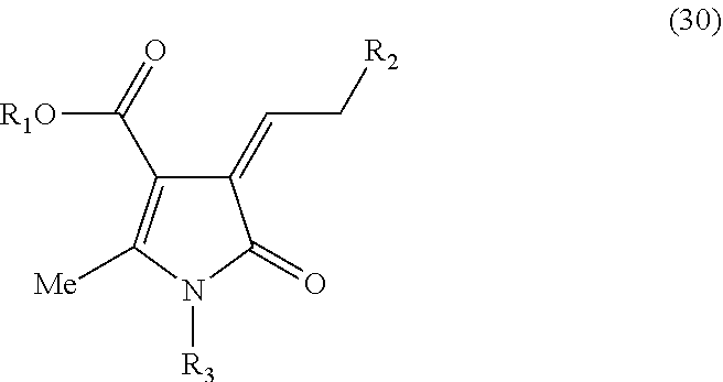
C1(=CC[R2])C(C(=O)[R1O])=C([Me])N([R3])C1=O
